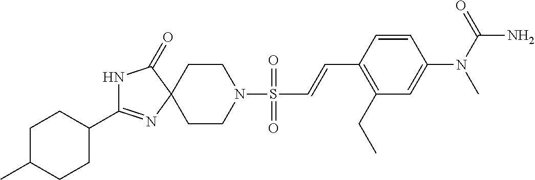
N1C(C2CCC(C)CC2)=NC2(C1=O)CCN(S(C=CC1=C(CC)C=C(N(C(=O)N)C)C=C1)(=O)=O)CC2
